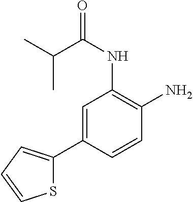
C1(C2=CC(NC(C(C)C)=O)=C(N)C=C2)=CC=CS1
